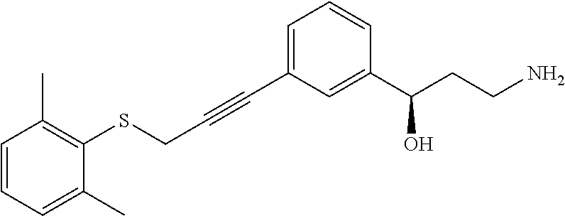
C1=C(C)C(SCC#CC2=CC=CC(C(CCN)O)=C2)=C(C)C=C1
